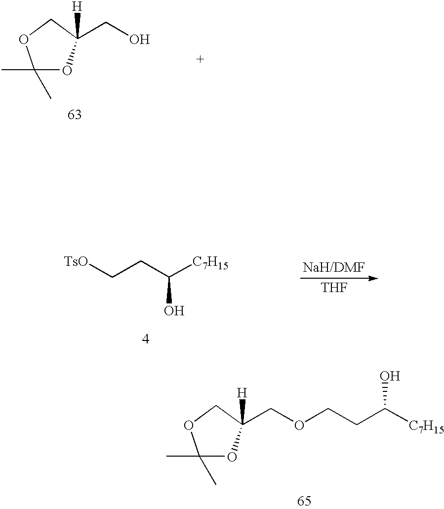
C1(C)(C)OC(CO)([H])CO1.[TsO]CCC([C7H15])O.[NaH/DMF].[THF].C1(C)(C)OC(COCCC([C7H15])O)([H])CO1
